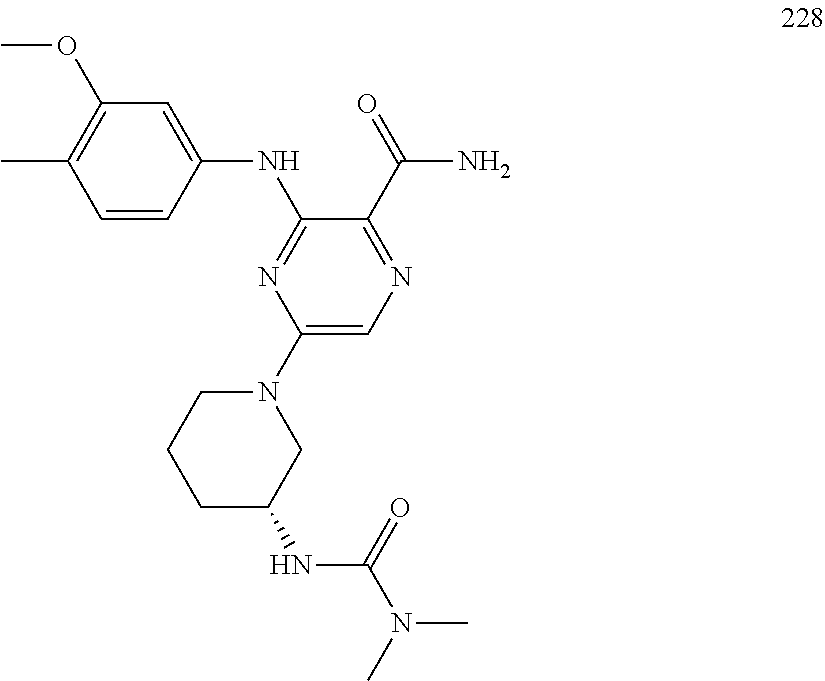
C1(N2CCCC(NC(N(C)C)=O)C2)=CN=C(C(=O)N)C(NC2=CC(OC)=C(C)C=C2)=N1
